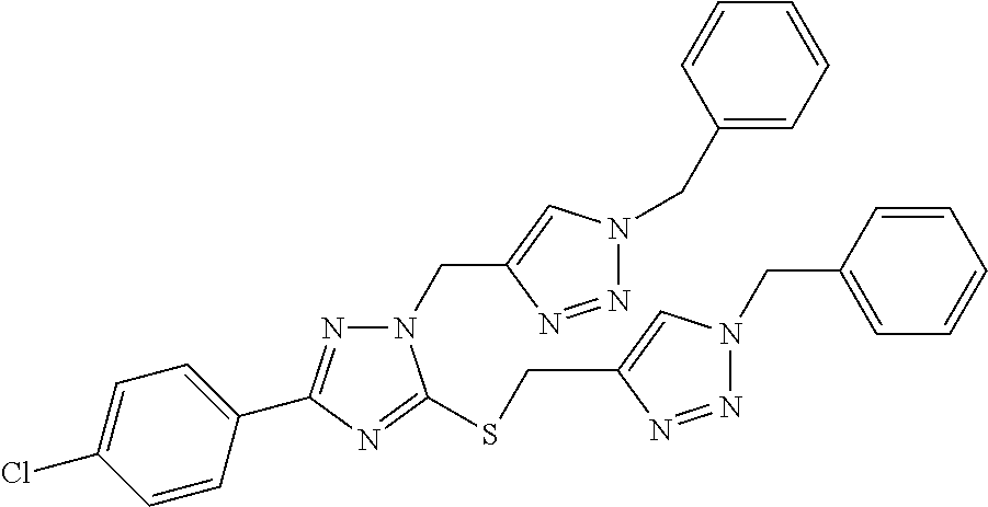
C1=CC(CN2N=NC(CSC3=NC(C4=CC=C(Cl)C=C4)=NN3CC3=CN(CC4=CC=CC=C4)N=N3)=C2)=CC=C1
